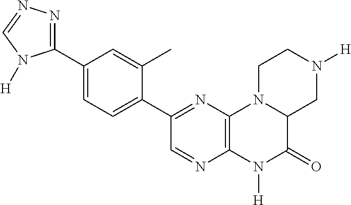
C1(C2=NN=CN2[H])=CC=C(C2=NC3=C(N=C2)N([H])C(=O)C2N3CCN([H])C2)C(C)=C1
